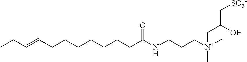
C(CCCCCCC(NCCC[N+](CC(O)C[SO3-])(C)C)=O)C=CCC
